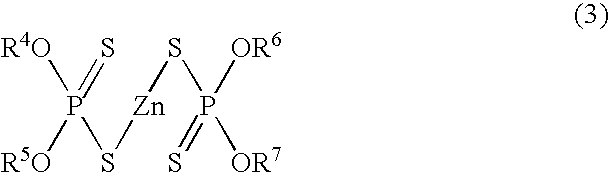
[R4O]P(=S)([R5O])S[Zn]SP(=S)([OR6])[OR7]
